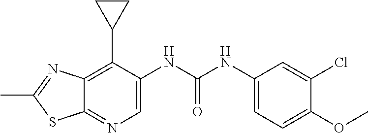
C12=C(C3CC3)C(NC(NC3=CC=C(OC)C(Cl)=C3)=O)=CN=C1SC(C)=N2
